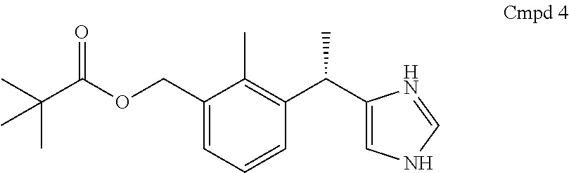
C1(COC(C(C)(C)C)=O)=CC=CC(C(C2=CNC=N2)C)=C1C
